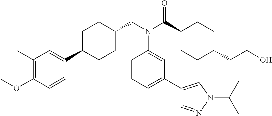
C1(C)=C(OC)C=CC(C2CCC(CN(C(C3CCC(CCO)CC3)=O)C3=CC(C4=CN(C(C)C)N=C4)=CC=C3)CC2)=C1
